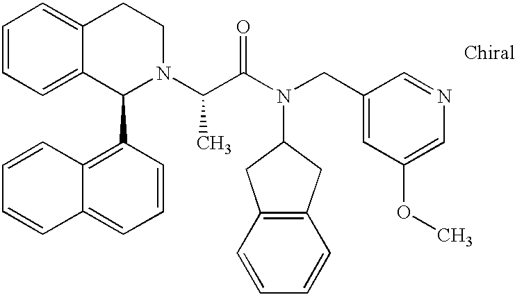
C1=CC=C2C(=C1)CCN(C(C(N(CC1=CC(OC)=CN=C1)C1CC3=C(C1)C=CC=C3)=O)C)C2C1=C2C(=CC=C1)C=CC=C2
